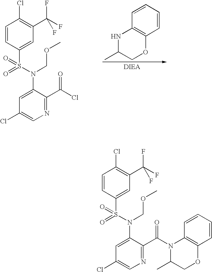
C1=CC(S(N(C2=CC(Cl)=CN=C2C(N2C(C)COC3=C2C=CC=C3)=O)COC)(=O)=O)=CC(C(F)(F)F)=C1Cl.C1=CC(S(N(C2=CC(Cl)=CN=C2C(Cl)=O)COC)(=O)=O)=CC(C(F)(F)F)=C1Cl.C1=CC=CC2=C1NC(C)CO2
